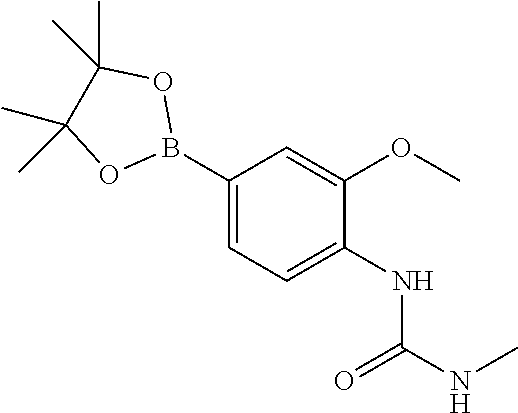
O1B(C2=CC=C(NC(NC)=O)C(OC)=C2)OC(C)(C)C1(C)C
